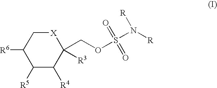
C1([R5])C([R4])C(COS(=O)(=O)N([R])[R])([R3])[X]CC1[R6]
